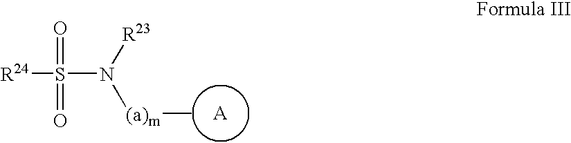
[R24]S(N([R23])[(a)m]C)(=O)=O
